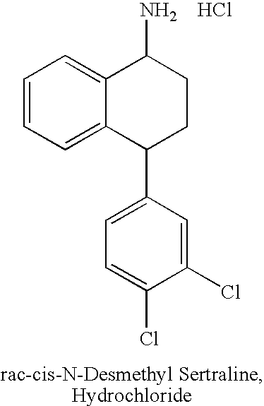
C1=CC=C2C(=C1)C(N)CCC2C1=CC=C(Cl)C(Cl)=C1.Cl
